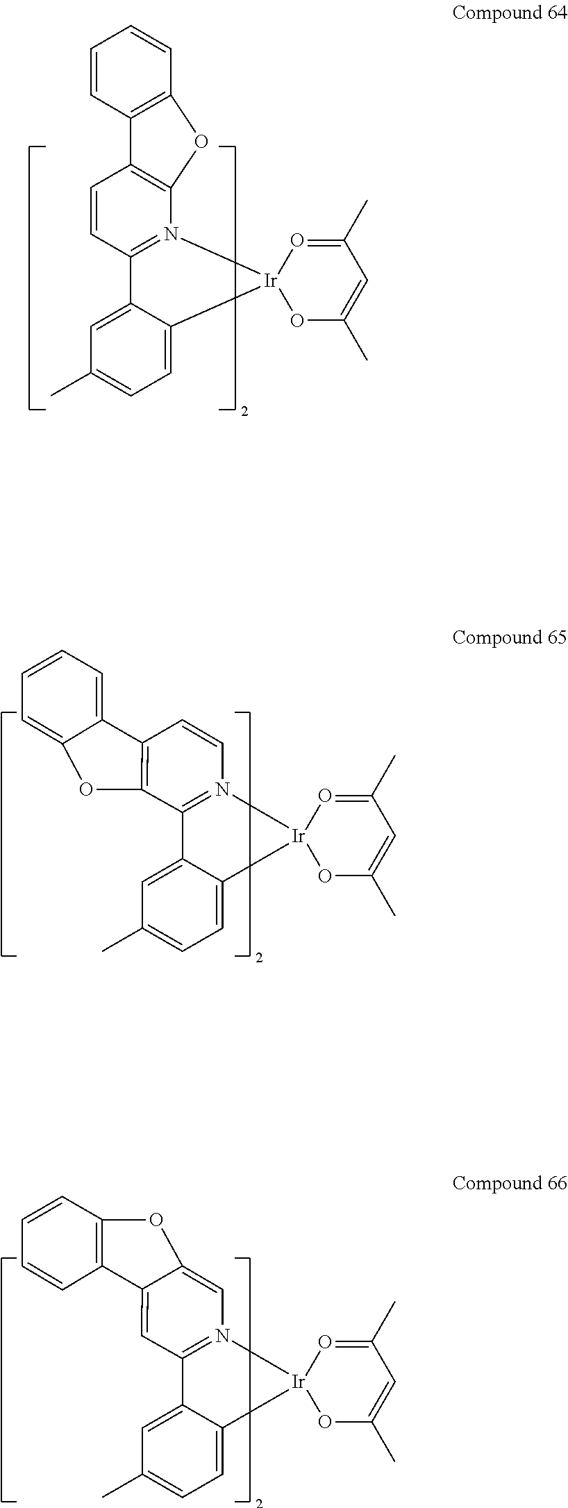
C12=N(C=CC3=C1OC1=CC=CC=C31)[Ir]1(C3=CC=C(C)C=C23)OC(C)=CC(C)=O1.C1=CC2=C(N3=C1C1=CC(C)=CC=C1[Ir]31OC(C)=CC(C)=O1)OC1=C2C=CC=C1.O1C2=CN3=C(C4=CC(C)=CC=C4[Ir]34OC(C)=CC(C)=O4)C=C2C2=C1C=CC=C2
